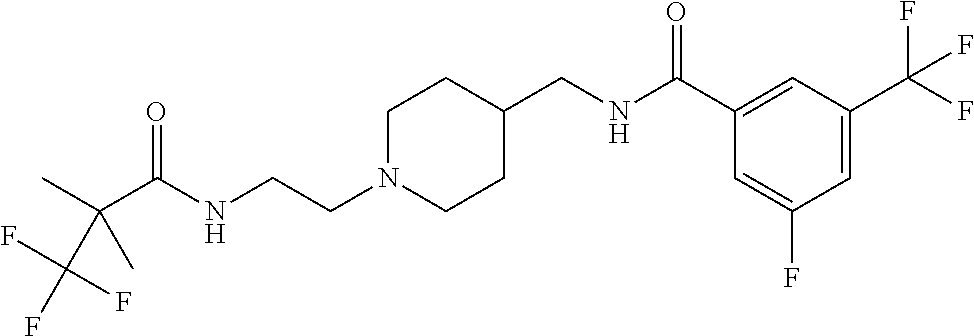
C(C(NCCN1CCC(CNC(C2=CC(C(F)(F)F)=CC(F)=C2)=O)CC1)=O)(C)(C)C(F)(F)F
